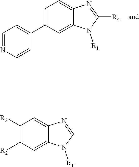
C1([R2])=C([R3])C=C2C(=C1)N([R1])C=N2.C1=NC=CC(C2=CC=C3C(=C2)N([R1])C([R4])=N3)=C1
